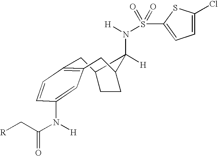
C1C2CCC(C2(N(S(=O)(=O)C2=CC=C(Cl)S2)[H])[H])CC2=C1C=CC(N([H])C(C[R])=O)=C2
